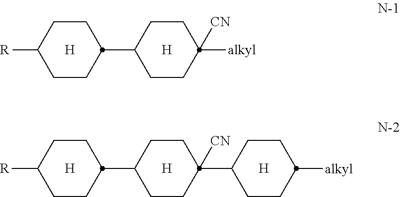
[H].C1CC(C2CCC(C3CCC([alkyl])CC3)([CN])CC2)CCC1[R].[H].[H].[H].C1CC(C2CCC([alkyl])([CN])CC2)CCC1[R].[H]
